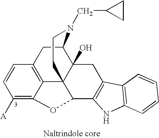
C1([A])=C2C3=C(C=C1)CC1C4(O)C3(C(C3=C(C4)C4=C(N3)C=CC=C4)O2)CCN1CC1CC1
